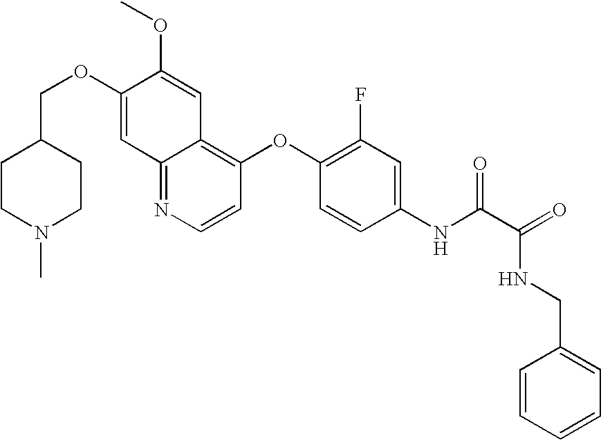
C12=NC=CC(OC3=C(F)C=C(NC(C(=O)NCC4=CC=CC=C4)=O)C=C3)=C1C=C(OC)C(OCC1CCN(C)CC1)=C2
